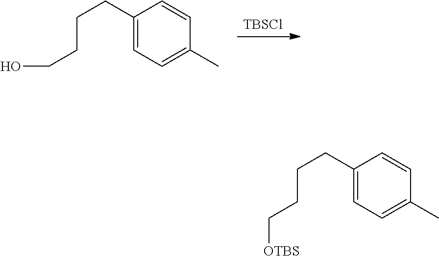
[TBSCl].C1(CCCCO)=CC=C(C)C=C1.C1(CCCC[OTBS])=CC=C(C)C=C1
